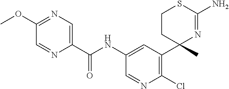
C(NC1=CC(C2(C)N=C(N)SCC2)=C(Cl)N=C1)(=O)C1=CN=C(OC)C=N1
